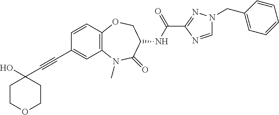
C1(C#CC2(O)CCOCC2)=CC2=C(C=C1)OCC(NC(C1=NN(CC3=CC=CC=C3)C=N1)=O)C(=O)N2C
